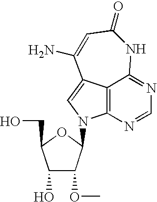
C12=C3C(=CN1C1C(OC)C(O)C(CO)O1)C(N)=CC(=O)NC3=NC=N2
